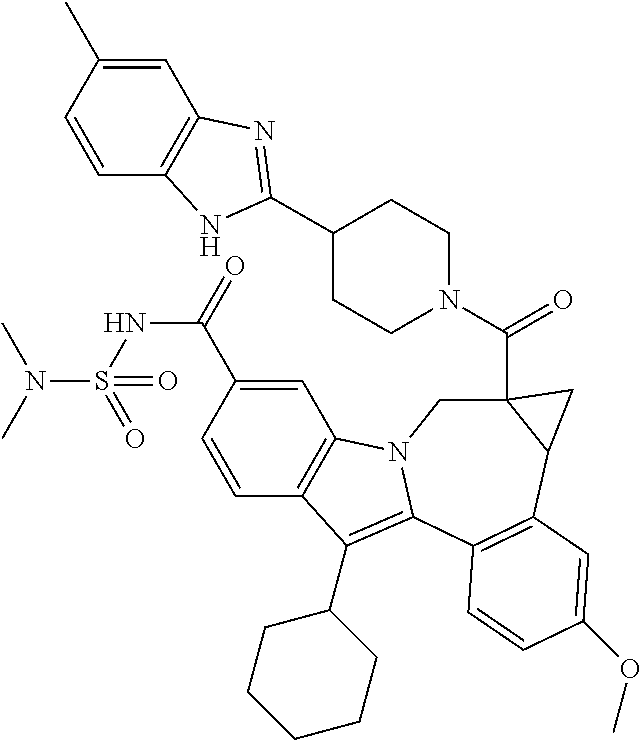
C1=C(C)C=CC2=C1N=C(C1CCN(C(=O)C34CN5C(=C(C6CCCCC6)C6=C5C=C(C(=O)NS(N(C)C)(=O)=O)C=C6)C5=C(C3C4)C=C(OC)C=C5)CC1)N2
